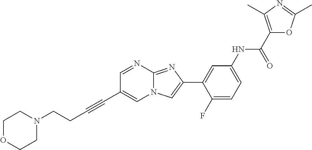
C1=NC2=NC(C3=CC(NC(=O)C4=C(C)N=C(C)O4)=CC=C3F)=CN2C=C1C#CCCN1CCOCC1
